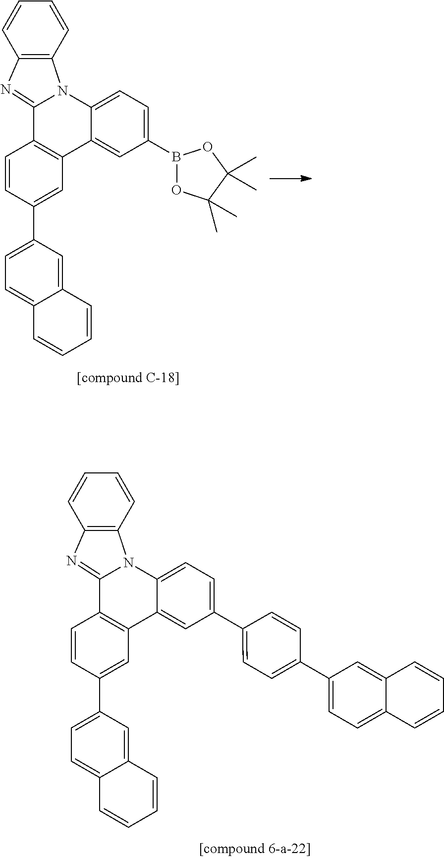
C1(B2OC(C)(C)C(C)(C)O2)=CC=C2C(=C1)C1=C(C3=NC4=C(N23)C=CC=C4)C=CC(C2=CC=C3C(=C2)C=CC=C3)=C1.C1(C2=CC=C(C3=CC=C4C(=C3)C=CC=C4)C=C2)=CC=C2C(=C1)C1=C(C3=NC4=C(N23)C=CC=C4)C=CC(C2=CC=C3C(=C2)C=CC=C3)=C1
